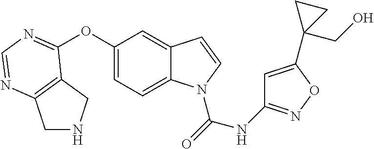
C1=C(C2(CO)CC2)ON=C1NC(=O)N1C2=CC=C(OC3=NC=NC4=C3CNC4)C=C2C=C1
